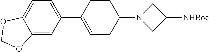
C12=CC(C3=CCC(N4CC([NHBoc])C4)CC3)=CC=C1OCO2
